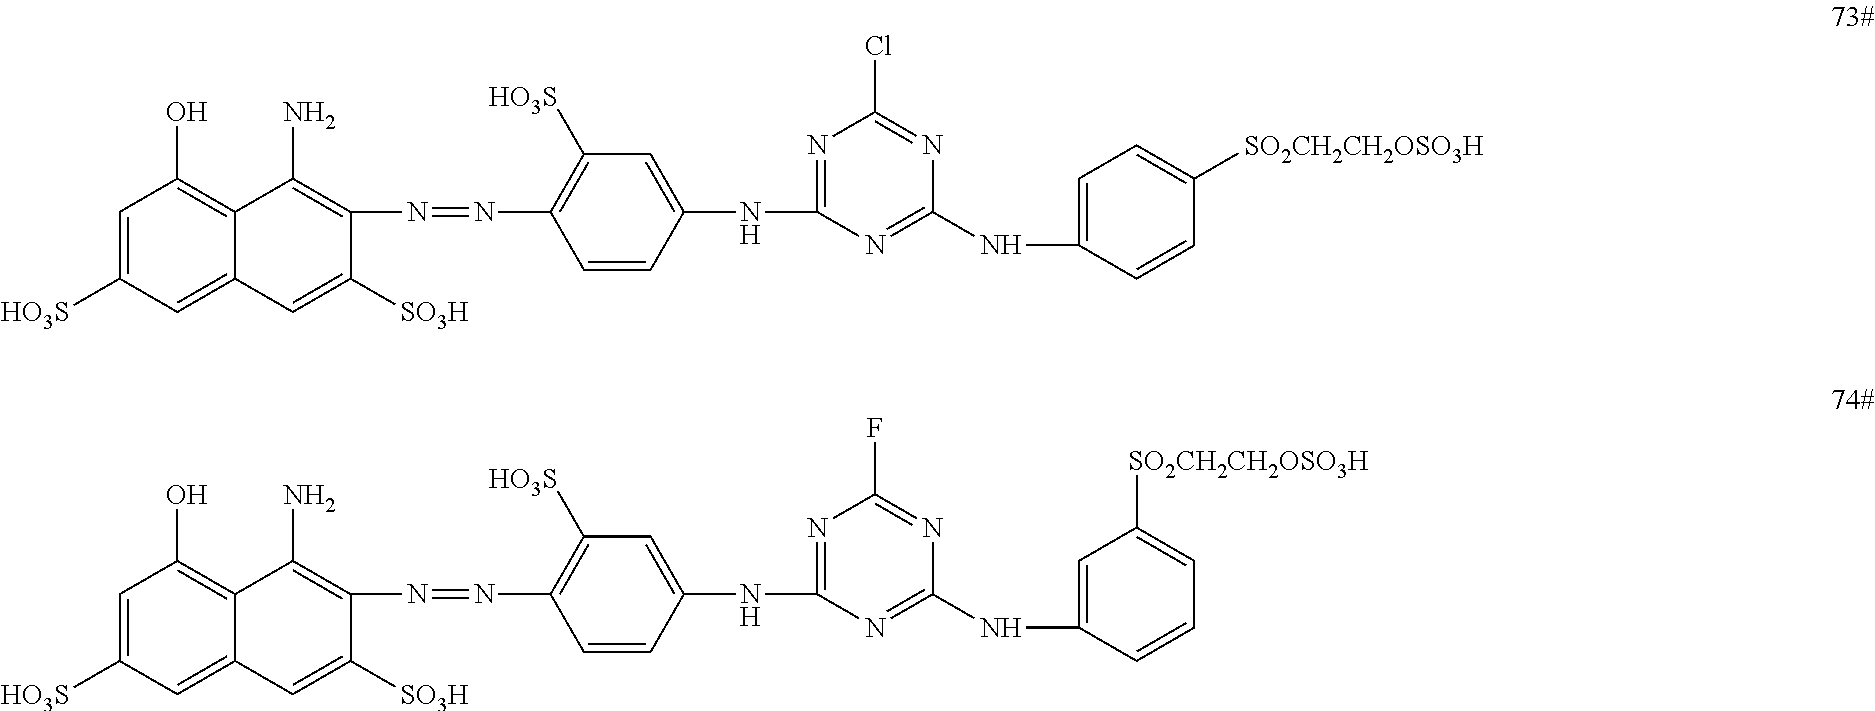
C1([HO3S])=C(N=NC2=C(N)C3=C(O)C=C([HO3S])C=C3C=C2[SO3H])C=CC(NC2=NC(Cl)=NC(NC3=CC=C([SO2CH2CH2OSO3H])C=C3)=N2)=C1.C1([HO3S])=C(N=NC2=C(N)C3=C(O)C=C([HO3S])C=C3C=C2[SO3H])C=CC(NC2=NC(F)=NC(NC3=CC([SO2CH2CH2OSO3H])=CC=C3)=N2)=C1
